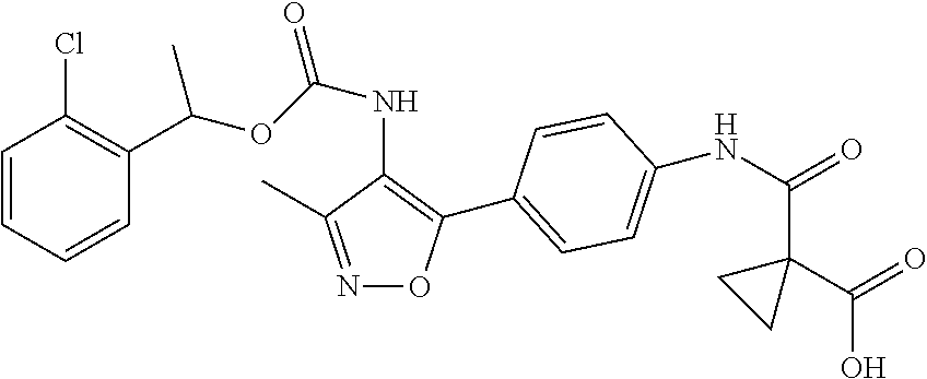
C1=CC=CC(C(OC(NC2=C(C3=CC=C(NC(=O)C4(C(O)=O)CC4)C=C3)ON=C2C)=O)C)=C1Cl
